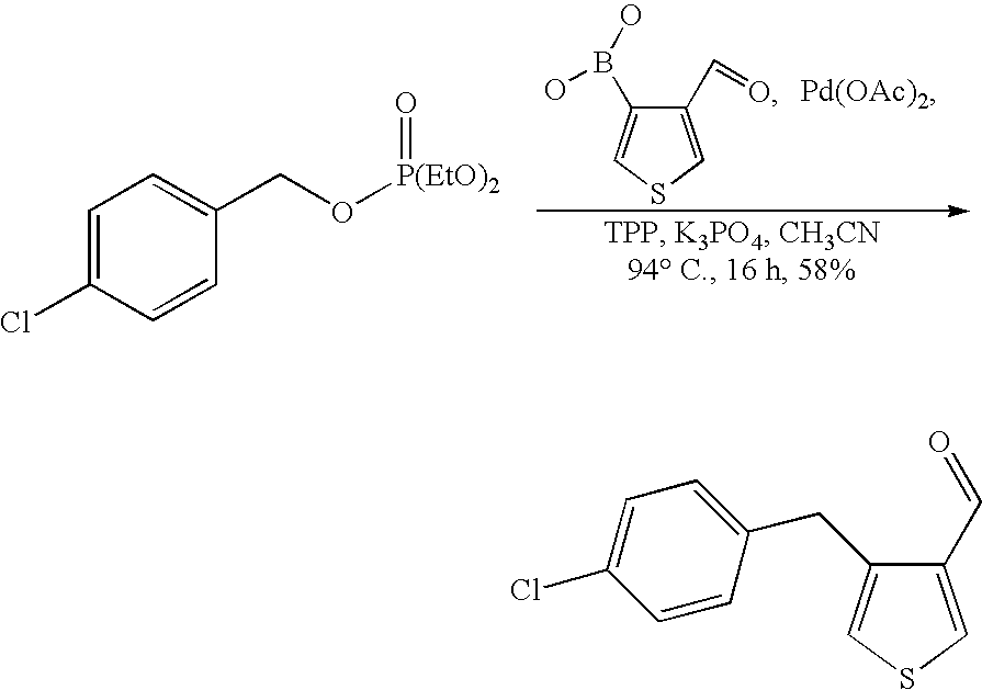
C1=C(Cl)C=CC(CO[P(EtO)2]=O)=C1.C1(C=O)=CSC=C1B(O)O.C1(C=O)=CSC=C1CC1=CC=C(Cl)C=C1
